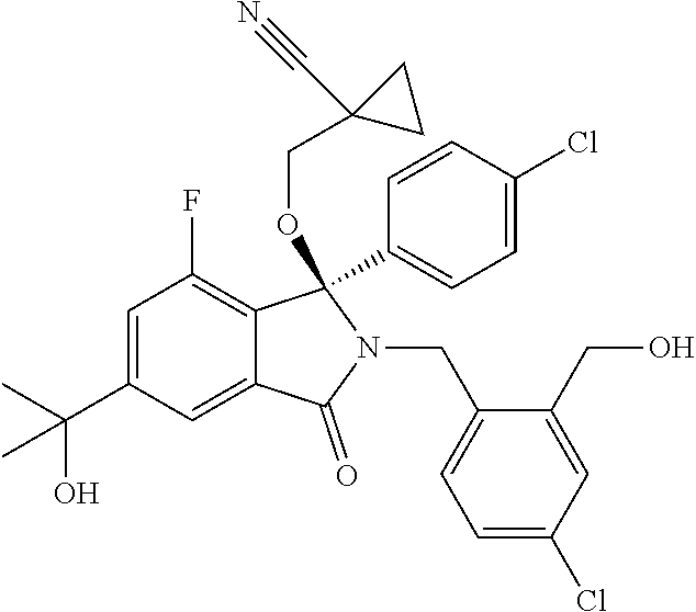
C(C1=CC(F)=C2C(=C1)C(=O)N(CC1=CC=C(Cl)C=C1CO)C2(C1=CC=C(Cl)C=C1)OCC1(C#N)CC1)(C)(O)C
